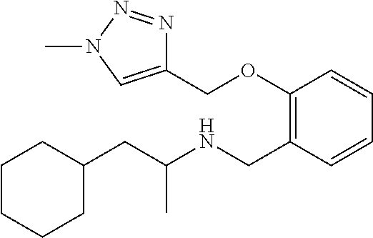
C1=CC=CC(CNC(CC2CCCCC2)C)=C1OCC1=CN(C)N=N1
